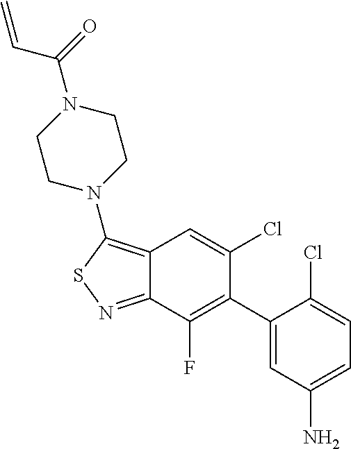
C1(C2=C(F)C3=NSC(N4CCN(C(=O)C=C)CC4)=C3C=C2Cl)=CC(N)=CC=C1Cl
